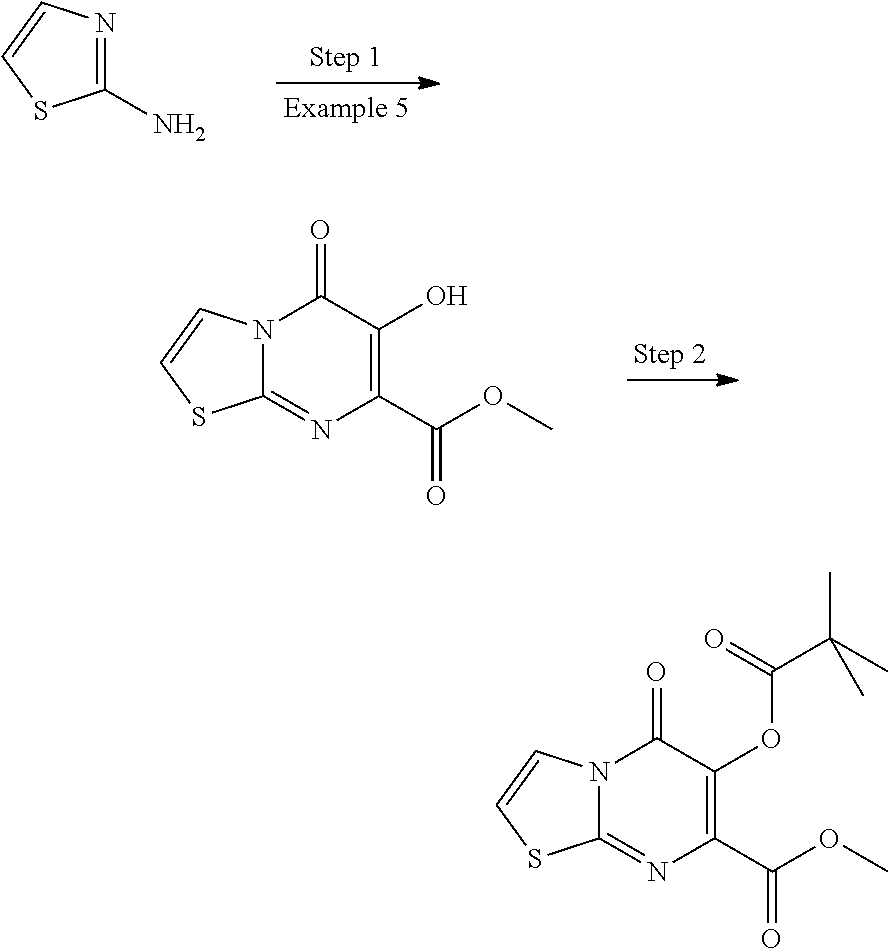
C1(N)=NC=CS1.C12=NC(C(OC)=O)=C(O)C(=O)N1C=CS2.C12=NC(C(OC)=O)=C(OC(C(C)(C)C)=O)C(=O)N1C=CS2
